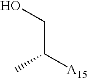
OCC([A15])C
